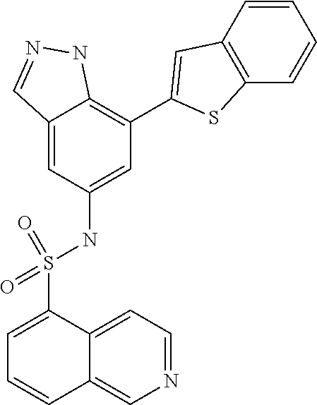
C12=CC(NS(C3=CC=CC4=CN=CC=C34)(=O)=O)=CC(C3=CC4=C(S3)C=CC=C4)=C1NN=C2
